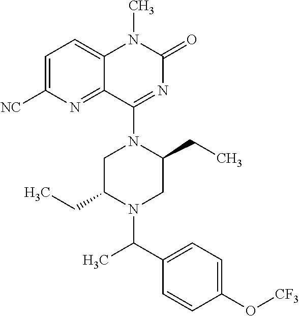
C1=C([NC])N=C2C(=C1)N(C)C(=O)N=C2N1C(CC)CN(C(C2=CC=C(O[CF3])C=C2)C)C(CC)C1
